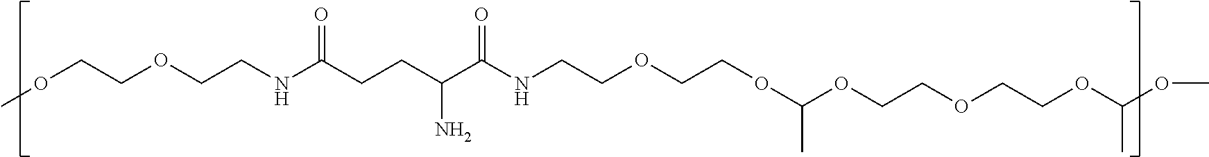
O(CCOCCNC(CCC(C(NCCOCCOC(OCCOCCOC(OC)C)C)=O)N)=O)C
